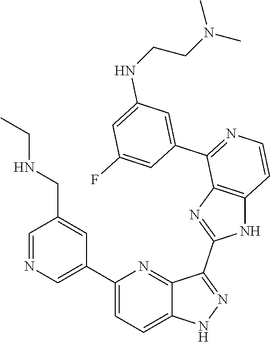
C1(C2=CN=CC(CNCC)=C2)=CC=C2C(=N1)C(C1=NC3=C(N1)C=CN=C3C1=CC(NCCN(C)C)=CC(F)=C1)=NN2
